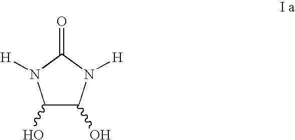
C1(O)C(O)N([H])C(=O)N1[H]
